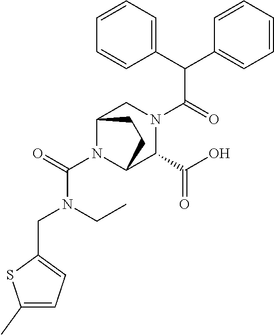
C1(C(C2=CC=CC=C2)C(=O)N2CC3N(C(=O)N(CC4=CC=C(C)S4)CC)C(C2C(O)=O)CC3)=CC=CC=C1
